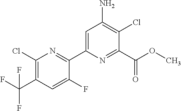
C1(Cl)=C(C(F)(F)F)C=C(F)C(C2=CC(N)=C(Cl)C(C(OC)=O)=N2)=N1
